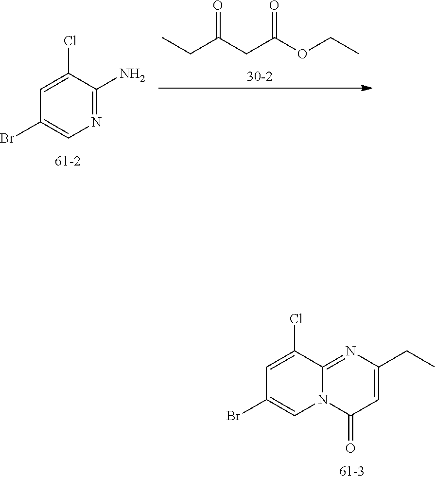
CCC(CC(OCC)=O)=O.N1=C(N)C(Cl)=CC(Br)=C1.N12C(=NC(CC)=CC1=O)C(Cl)=CC(Br)=C2
